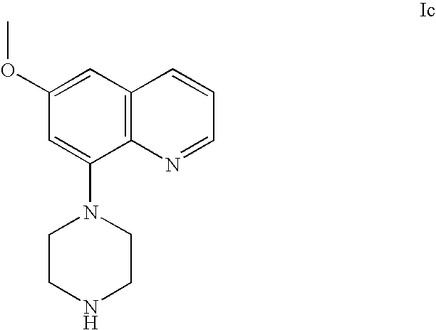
C1=C(N2CCNCC2)C2=C(C=C1OC)C=CC=N2
